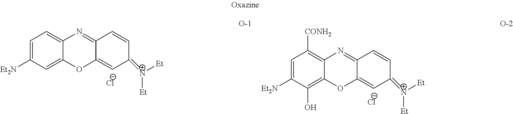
C1=C([Et2N])C=C2C(=C1)N=C1C(=CC(=[N+]([Et])[Et])C=C1)O2.[Cl-].C1=C([Et2N])C(O)=C2C(=C1[CONH2])N=C1C(=CC(=[N+]([Et])[Et])C=C1)O2.[Cl-]
